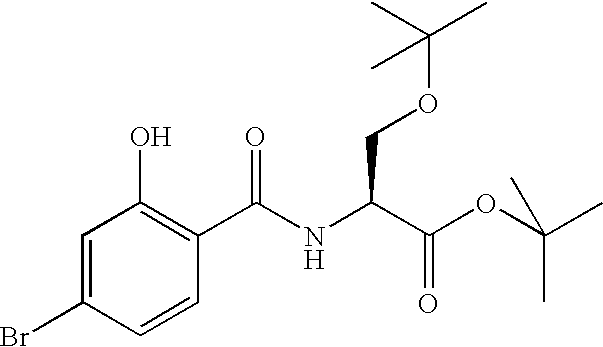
C1=C(Br)C=CC(C(NC(C(OC(C)(C)C)=O)COC(C)(C)C)=O)=C1O
